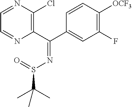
C1(C(=NS(=O)C(C)(C)C)C2=CC(F)=C([OCF3])C=C2)=C(Cl)N=CC=N1
